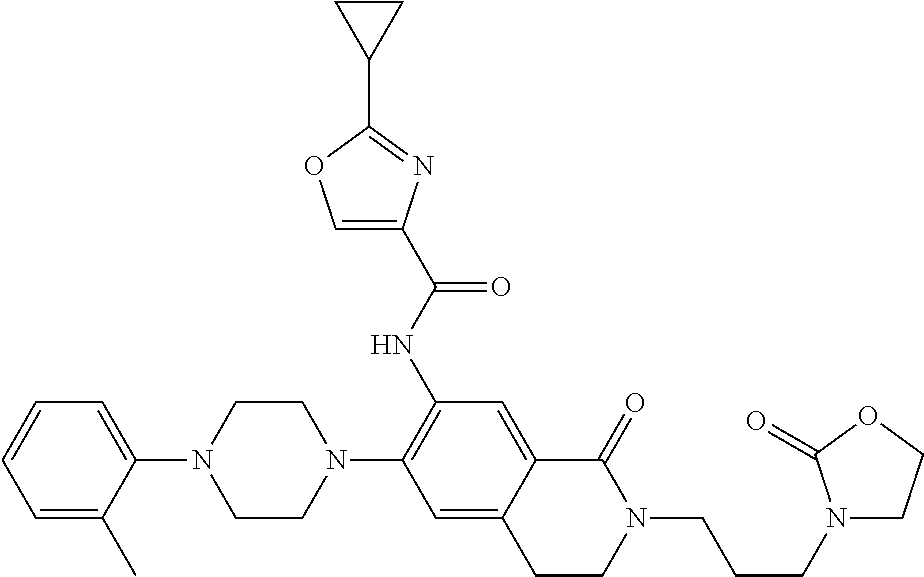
C1=C(C)C(N2CCN(C3=C(NC(C4=COC(C5CC5)=N4)=O)C=C4C(=C3)CCN(CCCN3CCOC3=O)C4=O)CC2)=CC=C1
